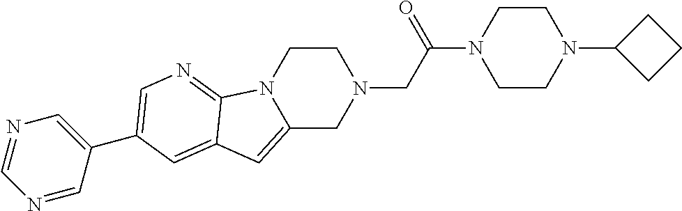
C1CN2C(=CC3=CC(C4=CN=CN=C4)=CN=C23)CN1CC(N1CCN(C2CCC2)CC1)=O
